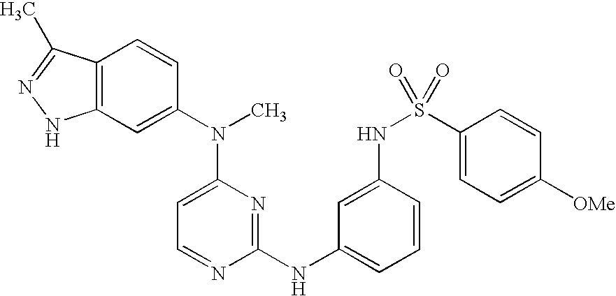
C12=C(C=C(N(C3=CC=NC(NC4=CC=CC(NS(C5=CC=C([OMe])C=C5)(=O)=O)=C4)=N3)C)C=C1)NN=C2C
